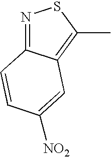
N1=C2C(=C(C)S1)C=C([NO2])C=C2
